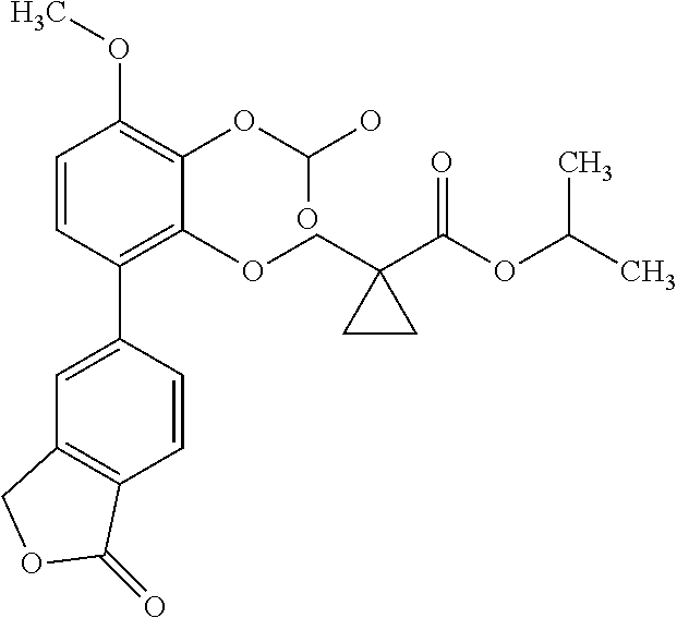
C1=CC(C2=CC3=C(C=C2)C(=O)OC3)=C(OCC2(C(OC(C)C)=O)CC2)C(OC(O)O)=C1OC
